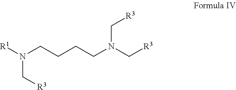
[R1]N(CCCCN(C[R3])C[R3])C[R3]
